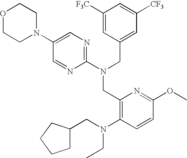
C1(N2CCOCC2)=CN=C(N(CC2=CC([CF3])=CC([F3C])=C2)CC2=C(N(CC3CCCC3)CC)C=CC(OC)=N2)N=C1
